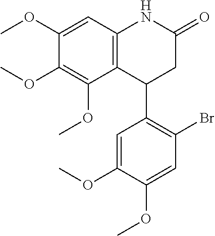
C12=C(C=C(OC)C(OC)=C1OC)NC(=O)CC2C1=C(Br)C=C(OC)C(OC)=C1
